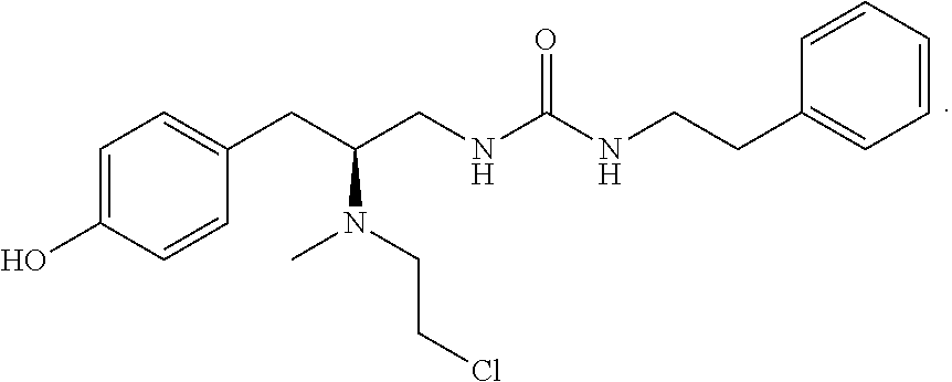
C1=C(O)C=CC(CC(N(CCCl)C)CNC(NCCC2=CC=CC=C2)=O)=C1
